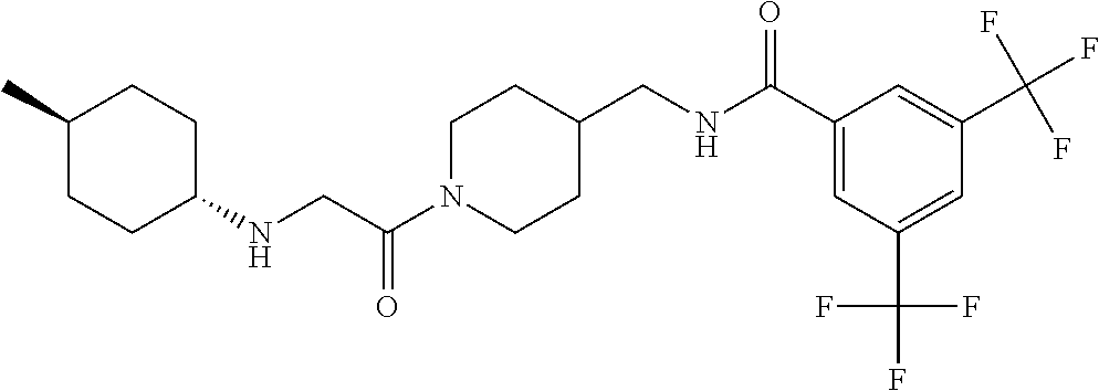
C1N(C(CNC2CCC(C)CC2)=O)CCC(CNC(C2=CC(C(F)(F)F)=CC(C(F)(F)F)=C2)=O)C1
